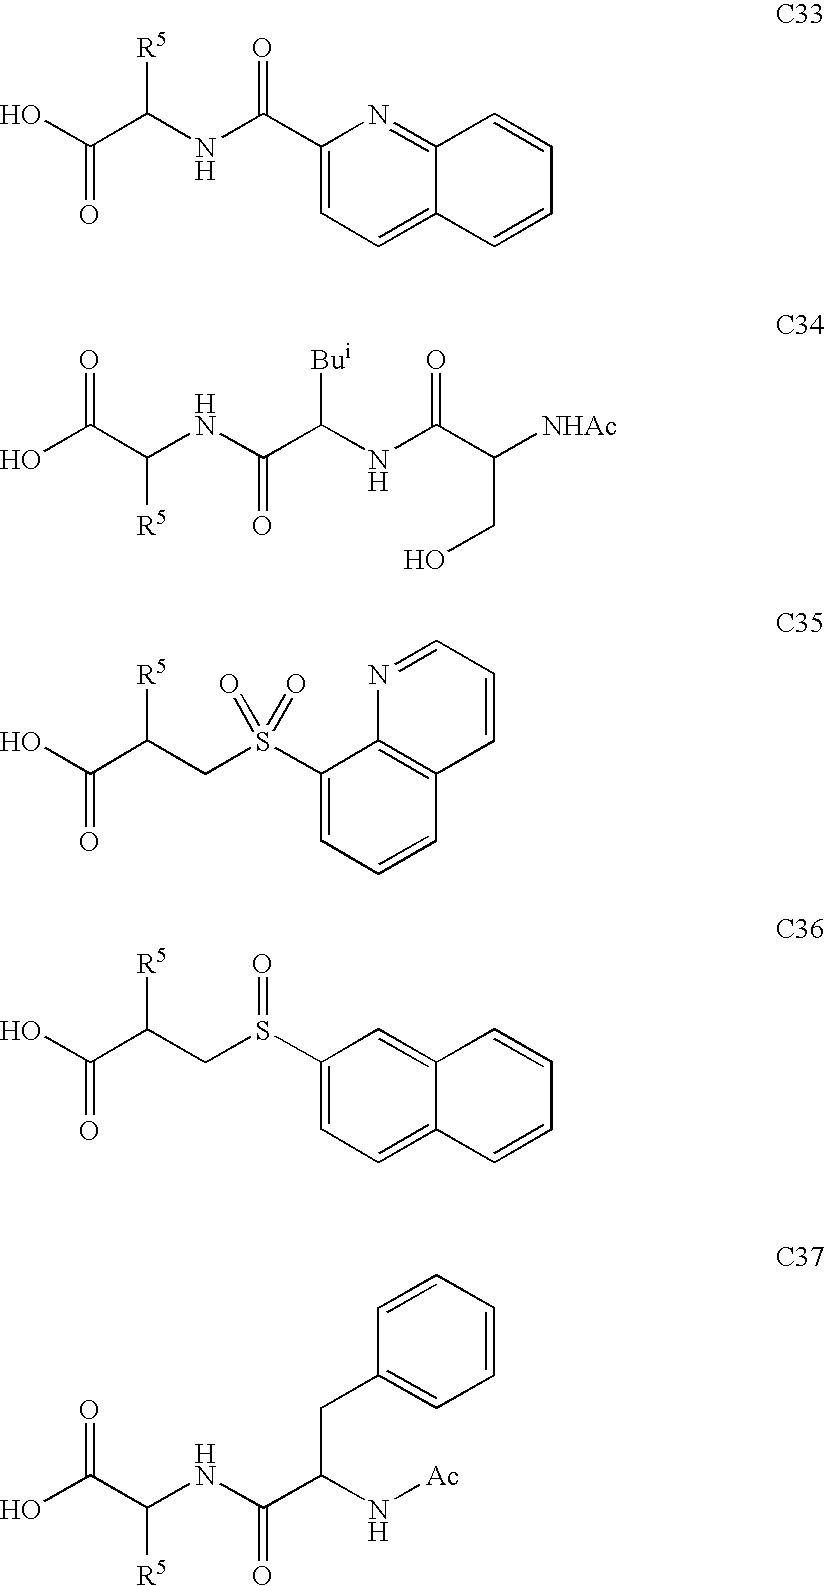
OC(C(NC(C(NC(C(CO)[NHAc])=O)[Bui])=O)[R5])=O.OC(C(CS(C1=CC=CC2=C1N=CC=C2)(=O)=O)[R5])=O.OC(C(CS(C1=CC=C2C(=C1)C=CC=C2)=O)[R5])=O.OC(C(NC(C(N[Ac])CC1=CC=CC=C1)=O)[R5])=O.OC(C(NC(C1=CC=C2C(=N1)C=CC=C2)=O)[R5])=O
